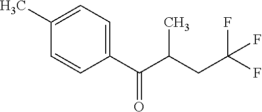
C1(C)=CC=C(C(C(CC(F)(F)F)C)=O)C=C1
